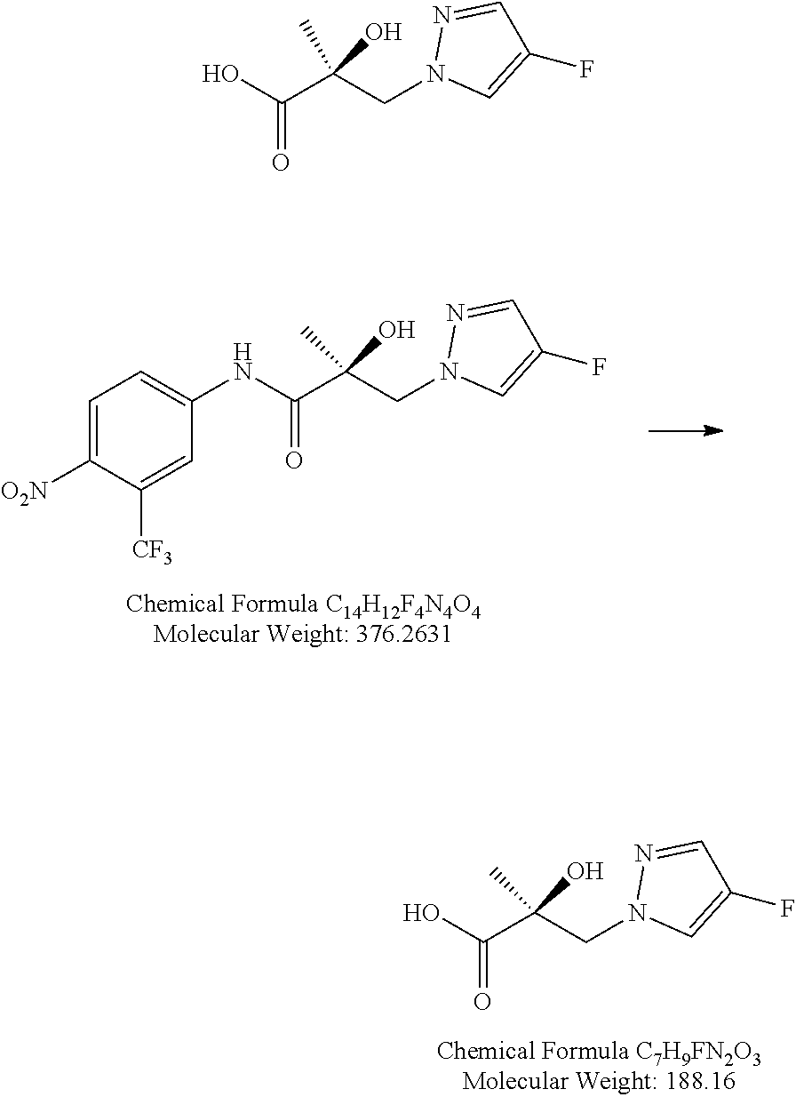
OC(C(CN1C=C(F)C=N1)(C)O)=O.OC(C(CN1C=C(F)C=N1)(C)O)=O.C1=C([O2N])C([CF3])=CC(NC(C(CN2C=C(F)C=N2)(C)O)=O)=C1
